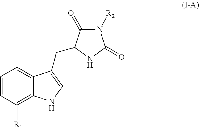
C1=CC([R1])=C2C(=C1)C(CC1C(=O)N([R2])C(=O)N1)=CN2
